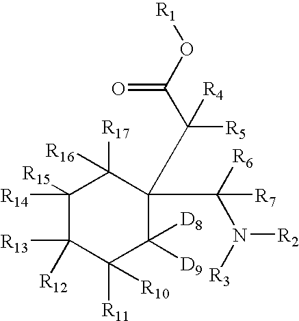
C1([R14])([R15])C([R13])([R12])C([R11])([R10])C([D9])([D8])C(C(C(O[R1])=O)([R5])[R4])(C([R6])(N([R3])[R2])[R7])C1([R17])[R16]
